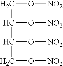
C(O[NO2])C(O[NO2])C(CO[NO2])O[NO2]
